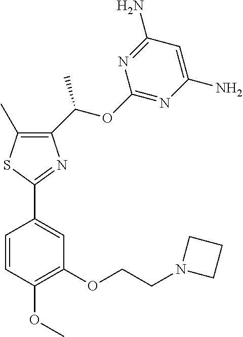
C1(C(OC2=NC(N)=CC(N)=N2)C)=C(C)SC(C2=CC(OCCN3CCC3)=C(OC)C=C2)=N1
